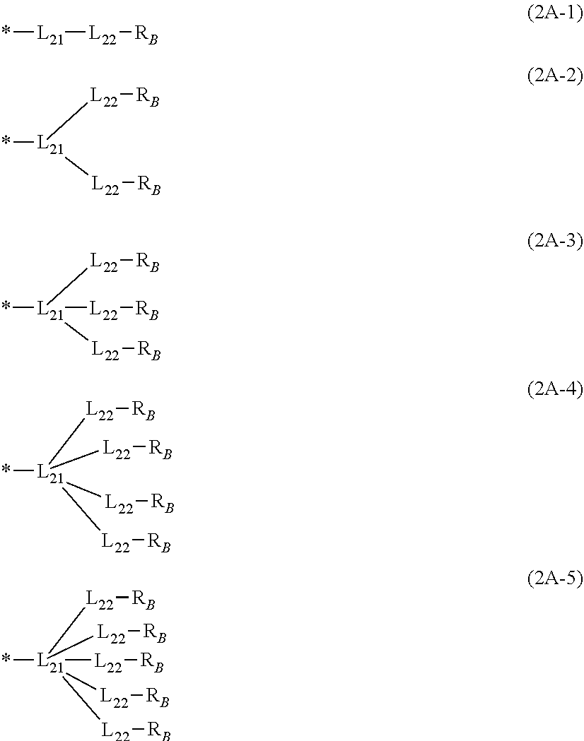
*[L21][L22][RB].*[L21]([L22][RB])[L22][RB].*[L21]([L22][RB])([L22][RB])[L22][RB].*[L21]([L22][RB])([L22][RB])([L22][RB])([L22][RB])[L22][RB].*[L21]([L22][RB])([L22][RB])([L22][RB])[L22][RB]
